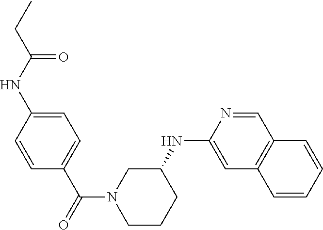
C1=C(NC(CC)=O)C=CC(C(=O)N2CCCC(NC3=CC4=C(C=N3)C=CC=C4)C2)=C1
